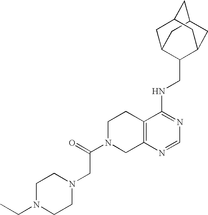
C12=C(N=CN=C1NCC1C3CC4CC(C3)CC1C4)CN(C(CN1CCN(CC)CC1)=O)CC2
